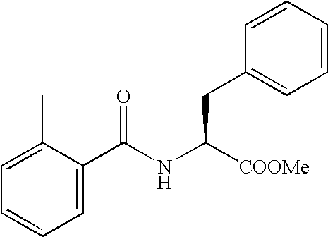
C1=C(C)C(C(NC([COOMe])CC2=CC=CC=C2)=O)=CC=C1
